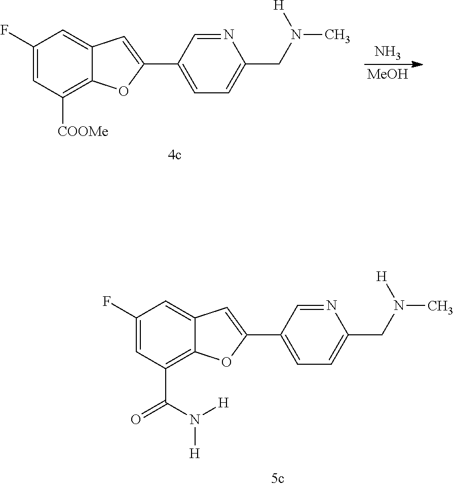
C1(F)=CC([COOMe])=C2C(=C1)C=C(C1=CC=C(CN([H])C)N=C1)O2.N.[MeOH].C1(F)=CC(C(=O)N([H])[H])=C2C(=C1)C=C(C1=CC=C(CN([H])C)N=C1)O2
